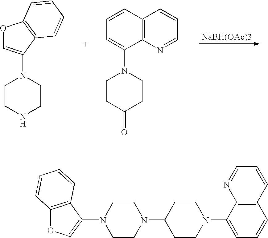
[NaBH(OAc)3].C1=CC=C(N2CCC(=O)CC2)C2=C1C=CC=N2.N1(C2=COC3=C2C=CC=C3)CCNCC1.N1(C2=COC3=C2C=CC=C3)CCN(C2CCN(C3=CC=CC4=C3N=CC=C4)CC2)CC1
